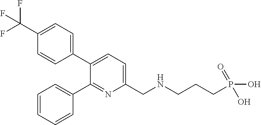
C1=C(C(F)(F)F)C=CC(C2=CC=C(CNCCCP(=O)(O)O)N=C2C2=CC=CC=C2)=C1
